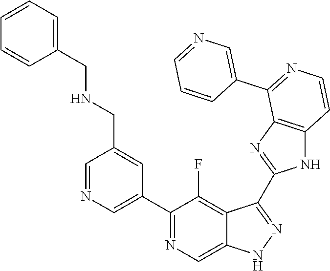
C1=NC=C(C2=NC=C3C(=C2F)C(C2=NC4=C(N2)C=CN=C4C2=CN=CC=C2)=NN3)C=C1CNCC1=CC=CC=C1
